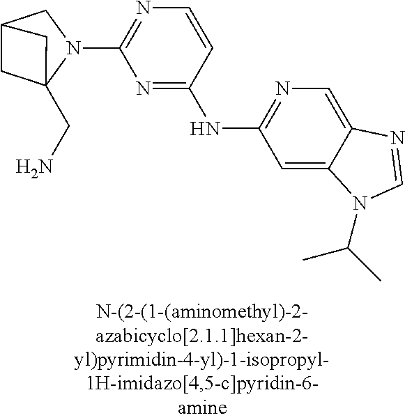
C12CC(CN)(N(C3=NC=CC(NC4=NC=C5C(=C4)N(C(C)C)C=N5)=N3)C1)C2
